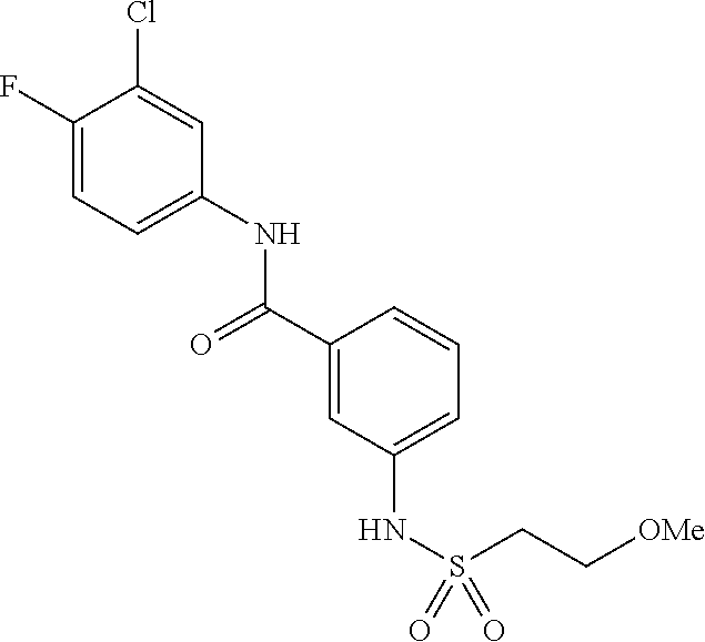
C1(F)=CC=C(NC(C2=CC(NS(=O)(=O)CC[OMe])=CC=C2)=O)C=C1Cl
